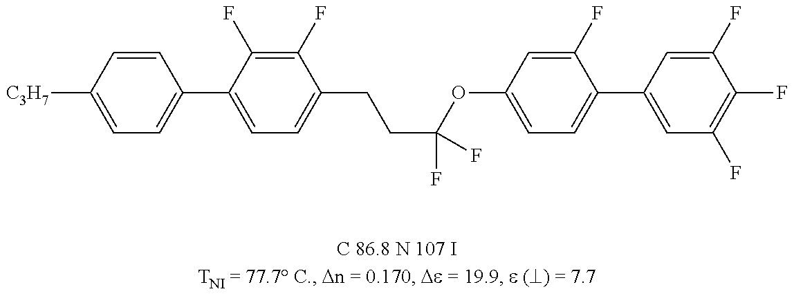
C1=C([C3H7])C=CC(C2=CC=C(CCC(OC3=CC=C(C4=CC(F)=C(F)C(F)=C4)C(F)=C3)(F)F)C(F)=C2F)=C1
